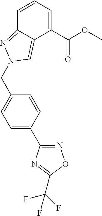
C1=CC=C(C(=O)OC)C2=CN(CC3=CC=C(C4=NOC(C(F)(F)F)=N4)C=C3)N=C12
